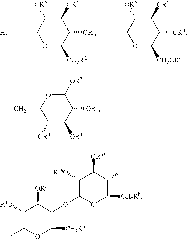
O1C([CO2R2])C([OR3])C([OR4])C([OR5])C1C.[H].O1C([CH2OR6])C([OR3])C([OR4])C([OR5])C1C.C1([OR3])C([OR4])C([OR5])C([OR7])OC1CC.C1([R4O])C(C)OC([CH2Ra])C(OC2OC([CH2Rb])C([R])C([OR3a])C2[R4aO])C1[OR3]
